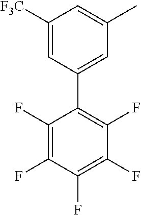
C1(F)=C(F)C(F)=C(F)C(F)=C1C1=CC(C)=CC([F3C])=C1
